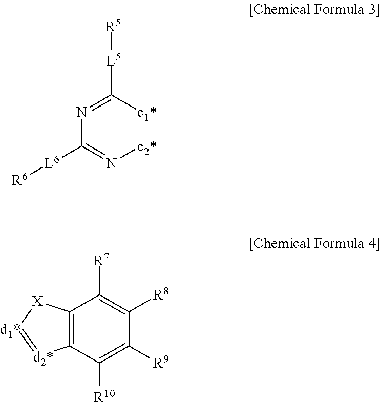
C(=N[c2*])(N=C([c1*])[L5][R5])[L6][R6].C12=C(C([R10])=C([R9])C([R8])=C1[R7])[d2*]=[d1*][X]2
